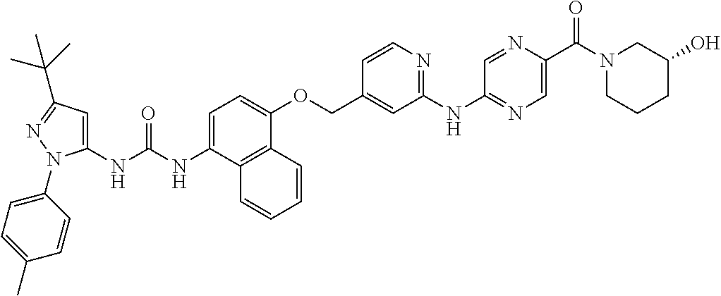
C1=C(NC(NC2=CC(C(C)(C)C)=NN2C2=CC=C(C)C=C2)=O)C2=C(C(OCC3=CC(NC4=NC=C(C(N5CCCC(O)C5)=O)N=C4)=NC=C3)=C1)C=CC=C2
